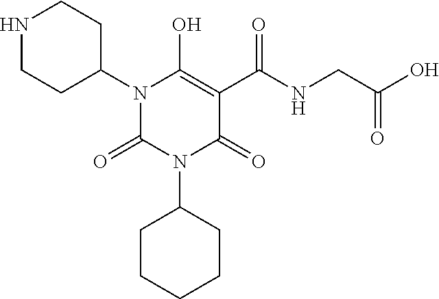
C1(N2C(=O)C(C(NCC(O)=O)=O)=C(O)N(C3CCNCC3)C2=O)CCCCC1
